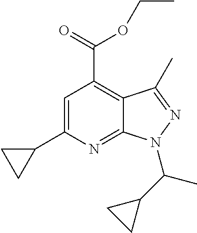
C1=C(C2CC2)N=C2C(=C1C(=O)OCC)C(C)=NN2C(C1CC1)C
